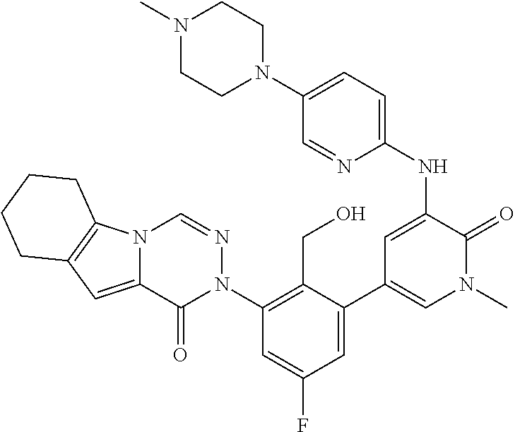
N1(C)CCN(C2=CC=C(NC3=CC(C4=CC(F)=CC(N5N=CN6C(=CC7=C6CCCC7)C5=O)=C4CO)=CN(C)C3=O)N=C2)CC1
